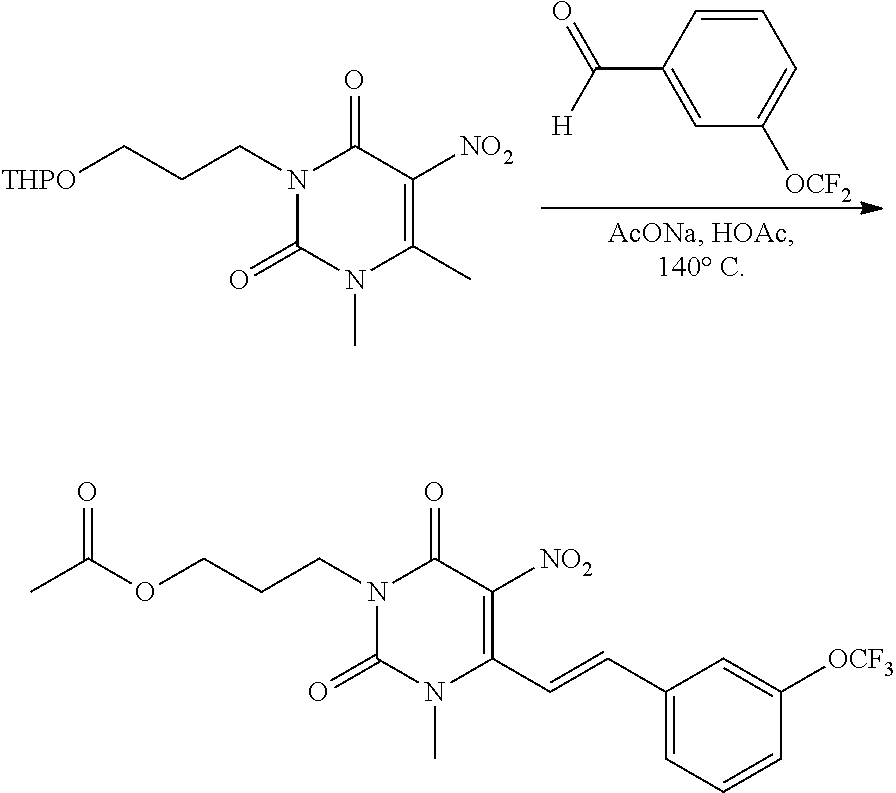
C1(=O)N(CCCOC(C)=O)C(=O)C([NO2])=C(C=CC2=CC=CC([OCF3])=C2)N1C.C1(=O)N(CCC[THPO])C(=O)C([NO2])=C(C)N1C.C1=CC(C([H])=O)=CC([OCF2])=C1
